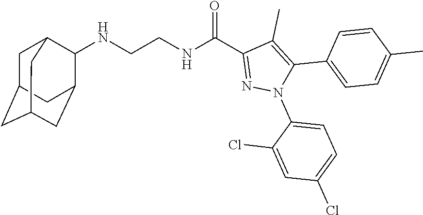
N(CCNC(C1=NN(C2=CC=C(Cl)C=C2Cl)C(C2=CC=C(C)C=C2)=C1C)=O)C1C2CC3CC(CC1C3)C2
